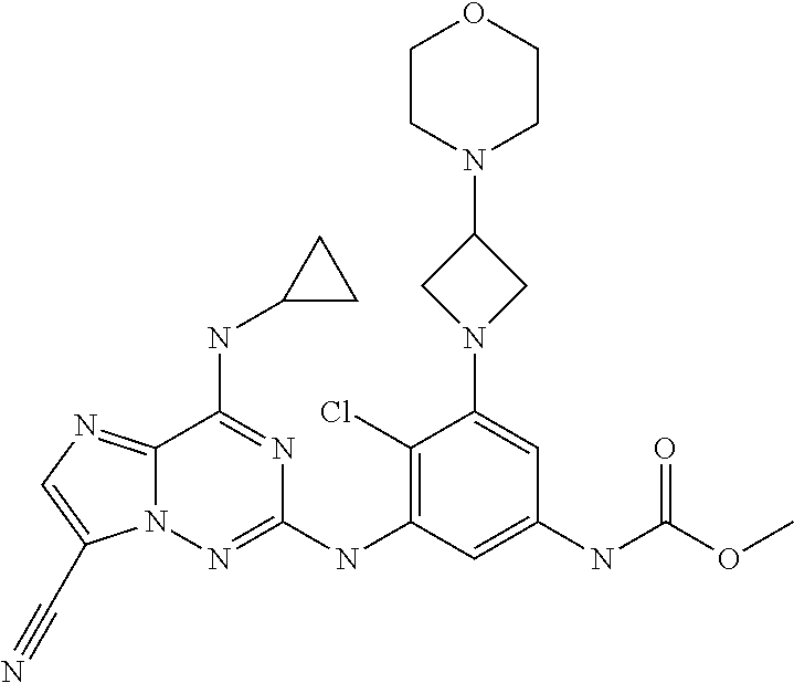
C12=NC=C(C#N)N1N=C(NC1=C(Cl)C(N3CC(N4CCOCC4)C3)=CC(NC(OC)=O)=C1)N=C2NC1CC1
